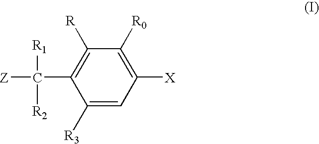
C1([R3])=CC([X])=C([R0])C([R])=C1C([R1])([R2])[Z]
